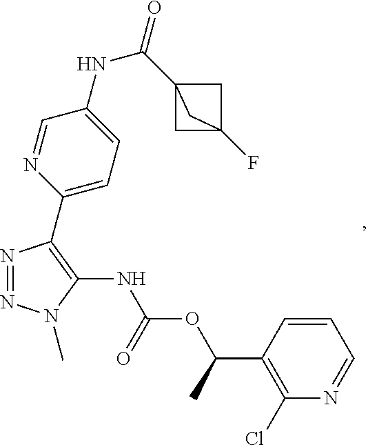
N1=NN(C)C(NC(OC(C2=C(Cl)N=CC=C2)C)=O)=C1C1=CC=C(NC(=O)C23CC(F)(C2)C3)C=N1
